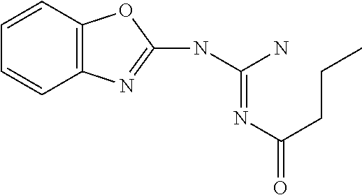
C12=C(C=CC=C1)OC(NC(N)=NC(CCC)=O)=N2
